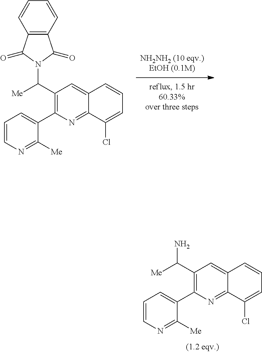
C12=NC(C3=CC=CN=C3[Me])=C(C(N)[Me])C=C1C=CC=C2Cl.C12=NC(C3=CC=CN=C3[Me])=C(C(N3C(=O)C4=C(C3=O)C=CC=C4)[Me])C=C1C=CC=C2Cl
